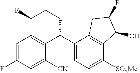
C1=C(F)C=C([CN])C2=C1C(F)CCC2C1=CC=C([SO2Me])C2=C1CC(F)C2O
